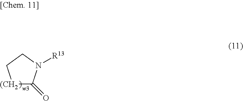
[(CH2]1C(=O)N([R13])CC1
